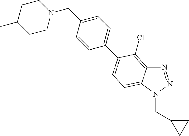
N1=NN(CC2CC2)C2=CC=C(C3=CC=C(CN4CCC(C)CC4)C=C3)C(Cl)=C12
